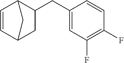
C1=CC2CC(CC3=CC(F)=C(F)C=C3)C1C2
